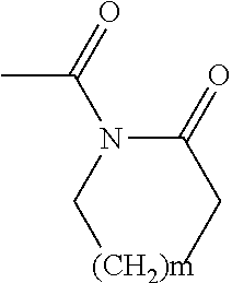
N(C[(CH2)m])(C(CC)=O)C(=O)C
